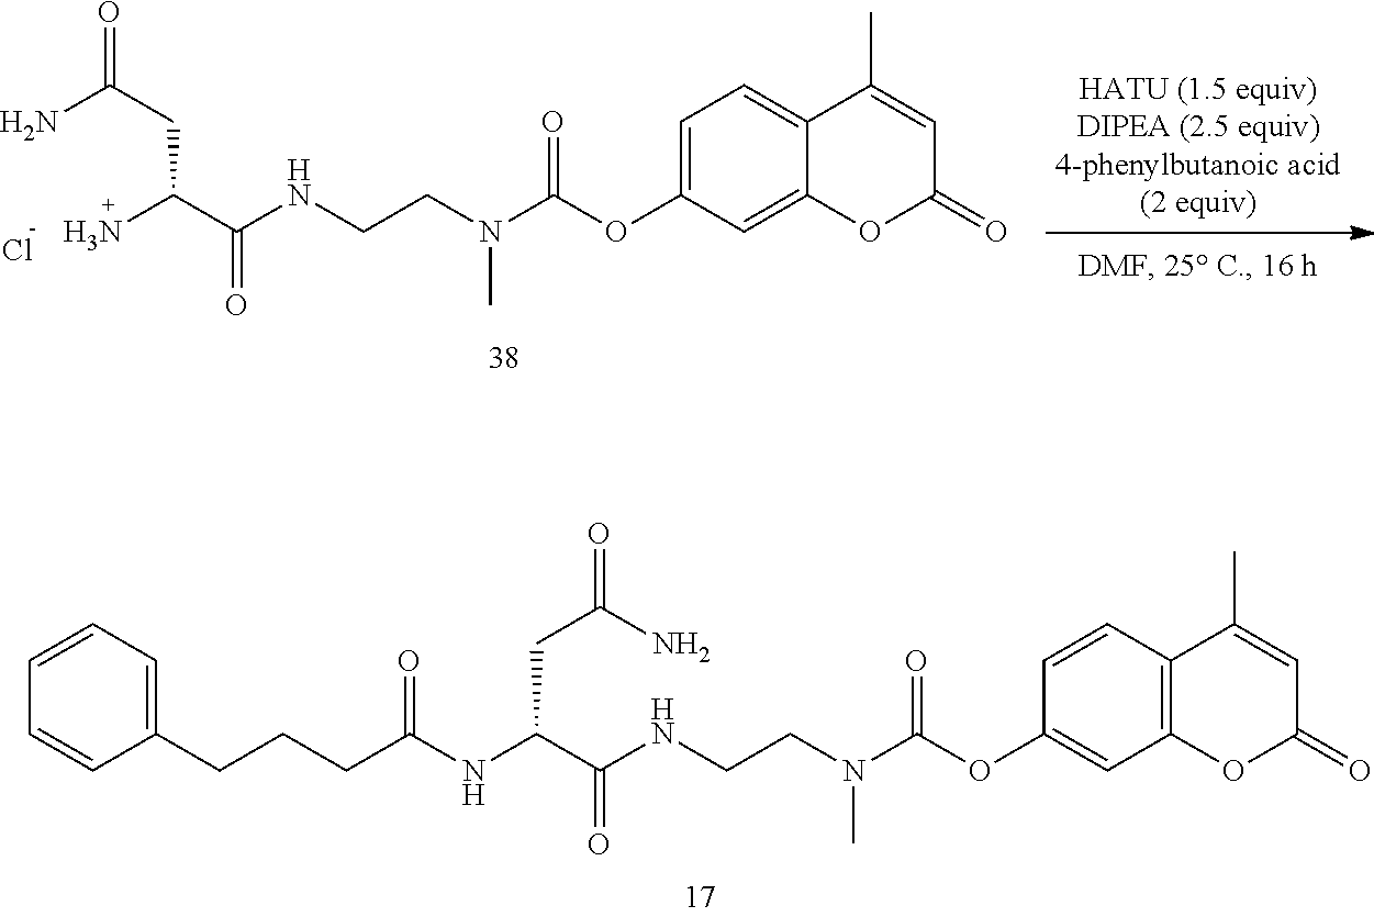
NC(C(NCCN(C(OC1=CC=C2C(=C1)OC(=O)C=C2C)=O)C)=O)CC(=O)N.Cl.N(C(C(NCCN(C(OC1=CC2=C(C=C1)C(C)=CC(=O)O2)=O)C)=O)CC(N)=O)C(CCCC1=CC=CC=C1)=O
